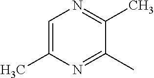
C1=C(C)N=C(C)C(C)=N1
